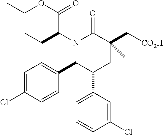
N1(C(CC)C(OCC)=O)C(C2=CC=C(Cl)C=C2)C(C2=CC=CC(Cl)=C2)CC(C[CO2H])(C)C1=O
